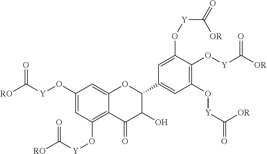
C1(O[Y]C([RO])=O)=CC(O[Y]C([RO])=O)=C2C(=C1)OC(C1=CC(O[Y]C(=O)[OR])=C(O[Y]C([OR])=O)C(O[Y]C([OR])=O)=C1)C(O)C2=O
